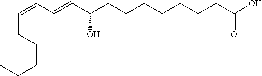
C(=CC=CC(CCCCCCCC(O)=O)O)CC=CCC
